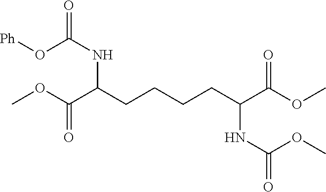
COC(C(CCCCC(C(OC)=O)NC(OC)=O)NC(=O)O[Ph])=O
